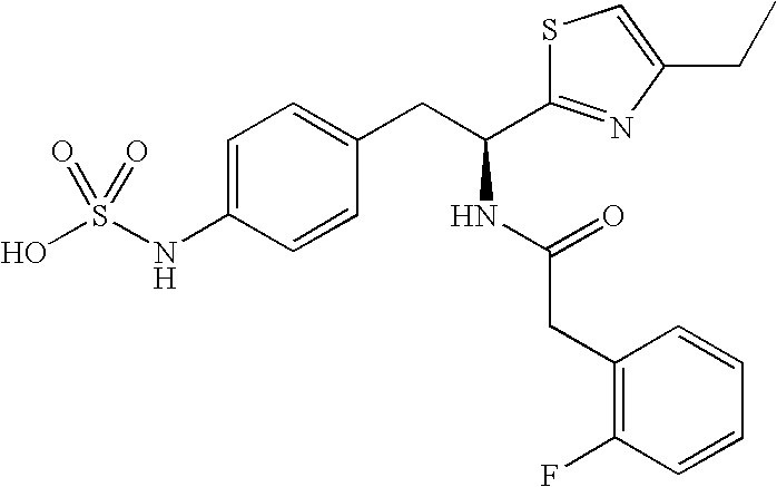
C1=C(NS(O)(=O)=O)C=CC(CC(C2=NC(CC)=CS2)NC(CC2=C(F)C=CC=C2)=O)=C1
